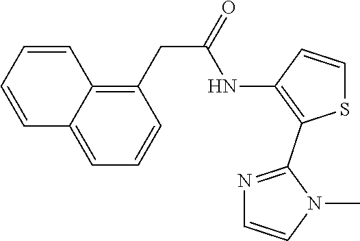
C12=CC=CC(CC(=O)NC3=C(C4=NC=CN4C)SC=C3)=C1C=CC=C2
